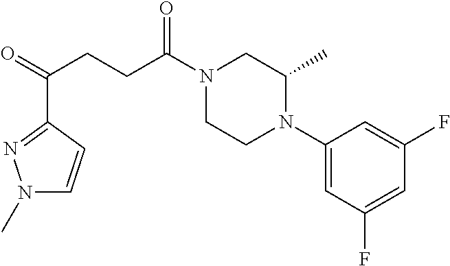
C1(N2CCN(C(CCC(=O)C3=NN(C)C=C3)=O)CC2C)=CC(F)=CC(F)=C1
